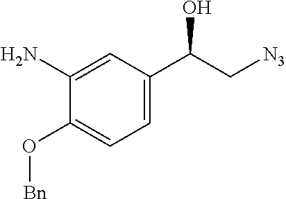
C1=C(N)C(O[Bn])=CC=C1C(C[N3])O
